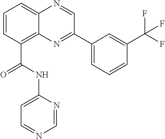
C1=CC(C(NC2=CC=NC=N2)=O)=C2C(=C1)N=CC(C1=CC=CC(C(F)(F)F)=C1)=N2
